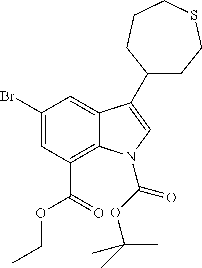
C1(Br)=CC(C(=O)OCC)=C2C(=C1)C(C1CCSCCC1)=CN2C(OC(C)(C)C)=O
